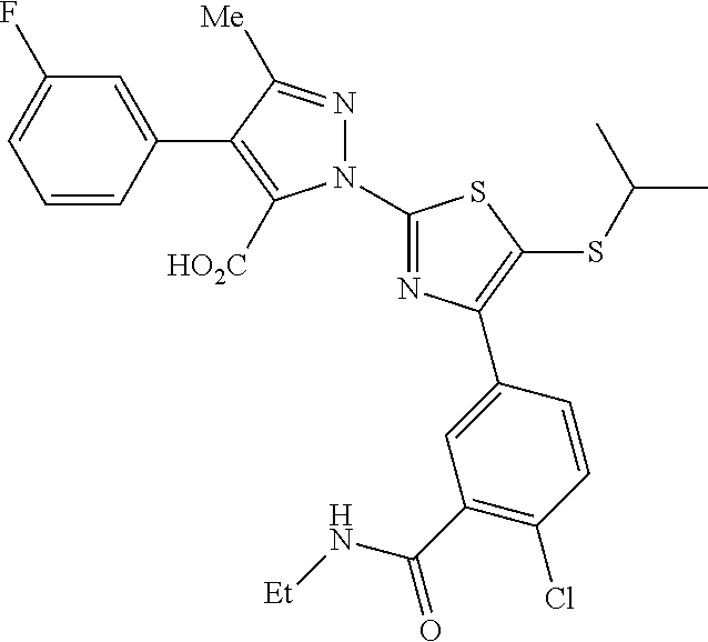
C1=CC(C2=C([HO2C])N(C3=NC(C4=CC(C(=O)N[Et])=C(Cl)C=C4)=C(SC(C)C)S3)N=C2[Me])=CC(F)=C1
